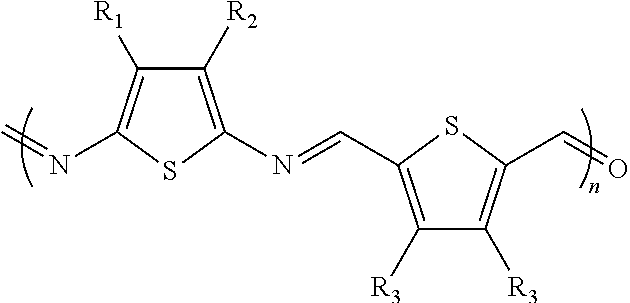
C1([R2])=C(N=CC2=C([R3])C([R3])=C(C=O)S2)SC(N=C)=C1[R1]
